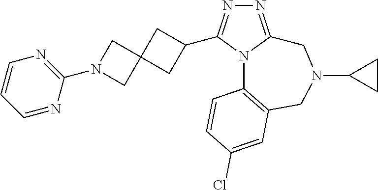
N1=C2N(C(C3CC4(C3)CN(C3=NC=CC=N3)C4)=N1)C1=C(CN(C3CC3)C2)C=C(Cl)C=C1
